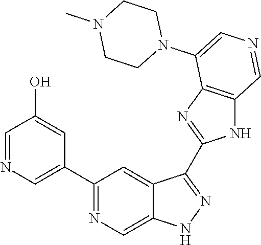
C1(C2=CN=CC(O)=C2)=NC=C2C(=C1)C(C1=NC3=C(N1)C=NC=C3N1CCN(C)CC1)=NN2
